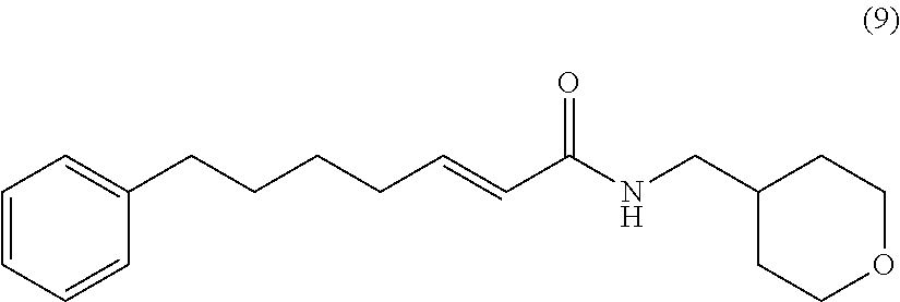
C(C1=CC=CC=C1)CCCC=CC(=O)NCC1CCOCC1
